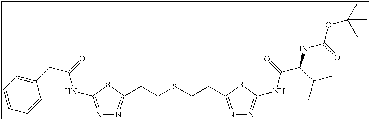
N1=C(NC(CC2=CC=CC=C2)=O)SC(CCSCCC2=NN=C(NC(C(C(C)C)NC(OC(C)(C)C)=O)=O)S2)=N1
